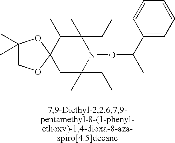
C1(C)(C)COC2(O1)C(C)C(C)(CC)N(OC(C)C1=CC=CC=C1)C(C)(CC)C2
